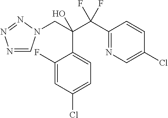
N1=CN(CC(C(C2=NC=C(Cl)C=C2)(F)F)(O)C2=CC=C(Cl)C=C2F)N=N1
